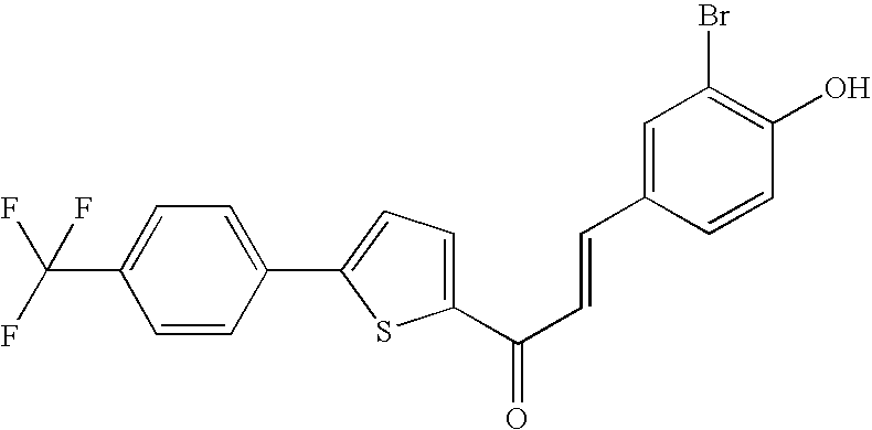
FC(F)(C1=CC=C(C2=CC=C(C(=O)C=CC3=CC(Br)=C(O)C=C3)S2)C=C1)F
